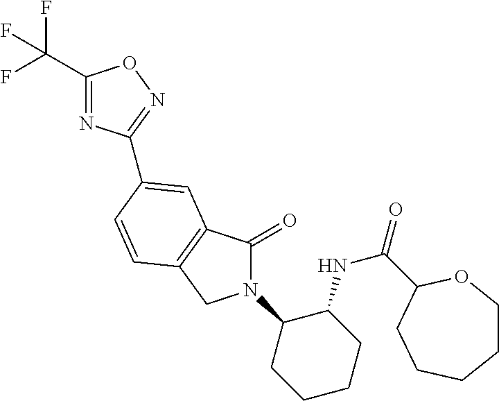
C1(C(F)(F)F)=NC(C2=CC3=C(CN(C4CCCCC4NC(=O)C4OCCCCC4)C3=O)C=C2)=NO1
